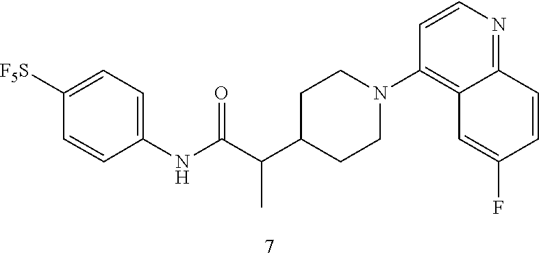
C1([F5S])=CC=C(NC(C(C2CCN(C3=C4C(=NC=C3)C=CC(F)=C4)CC2)C)=O)C=C1
